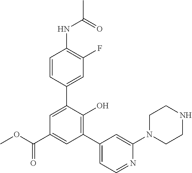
C1=CC(C2=CC(C(OC)=O)=CC(C3=CC=NC(N4CCNCC4)=C3)=C2O)=CC(F)=C1NC(C)=O
